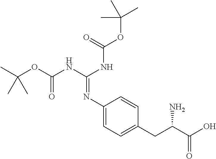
CC(OC(NC(NC(OC(C)(C)C)=O)=NC1=CC=C(CC(C(O)=O)N)C=C1)=O)(C)C
